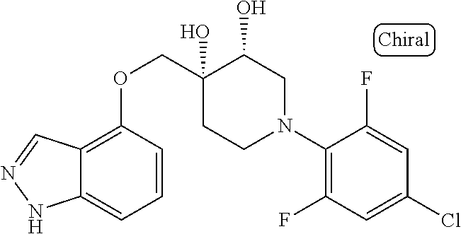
C1(N2CC(O)C(O)(COC3=C4C(=CC=C3)NN=C4)CC2)=C(F)C=C(Cl)C=C1F
